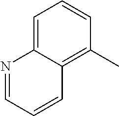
C1=C2C(=C(C)C=C1)C=CC=N2
